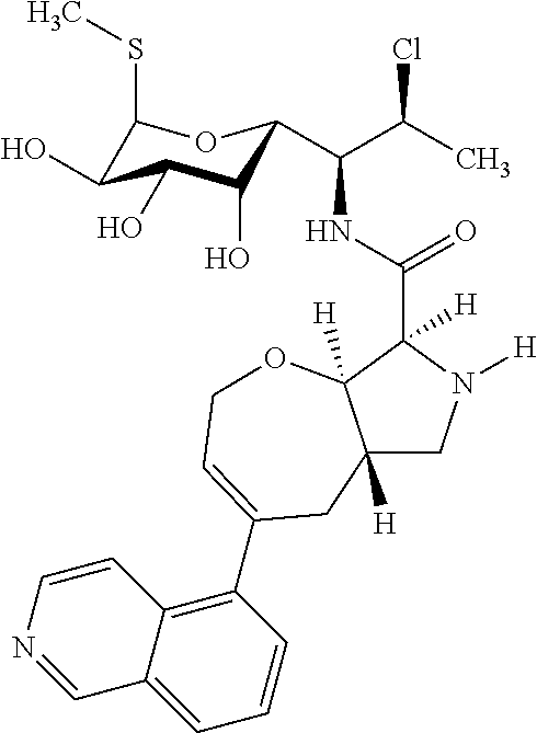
C12([H])CN([H])C(C(NC(C(C)Cl)C3C(O)C(O)C(O)C(SC)O3)=O)([H])C1([H])OCC=C(C1=C3C(=CC=C1)C=NC=C3)C2
